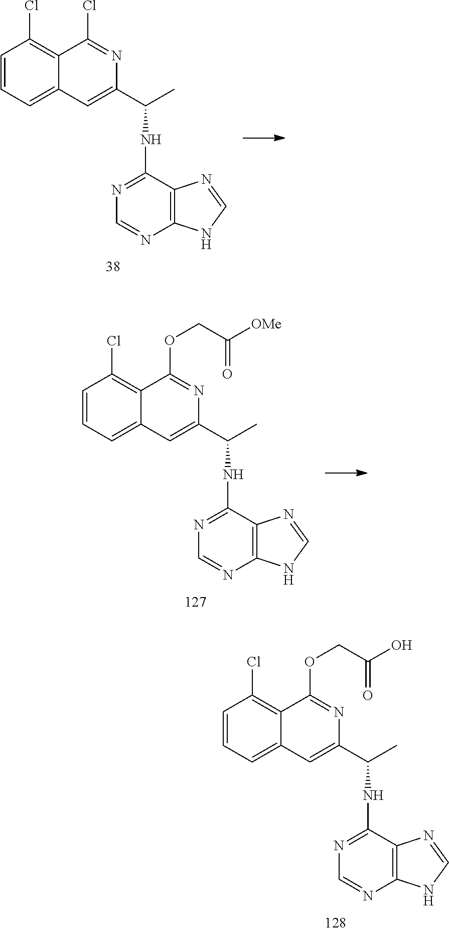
C1=CC=C2C(=C1Cl)C(Cl)=NC(C(C)NC1=NC=NC3=C1N=CN3)=C2.C1=CC=C2C(=C1Cl)C(OCC(=O)[OMe])=NC(C(C)NC1=NC=NC3=C1N=CN3)=C2.C1=CC=C2C(=C1Cl)C(OCC(=O)O)=NC(C(C)NC1=NC=NC3=C1N=CN3)=C2
